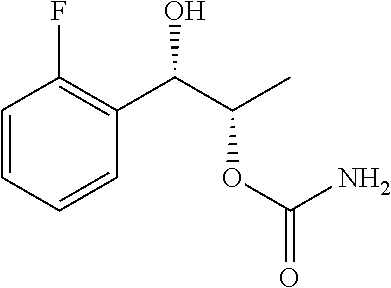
C1=CC=CC(C(C(C)OC(N)=O)O)=C1F
